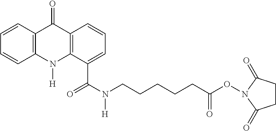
C12=C(N([H])C3=C(C1=O)C=CC=C3)C(C(N(CCCCCC(ON1C(=O)CCC1=O)=O)[H])=O)=CC=C2
